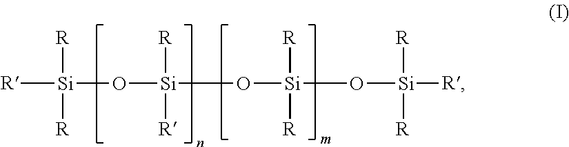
[R][Si](O[Si](O[Si](O[Si]([R])([R])[R])([R])[R])([R])[R])([R])[R]
